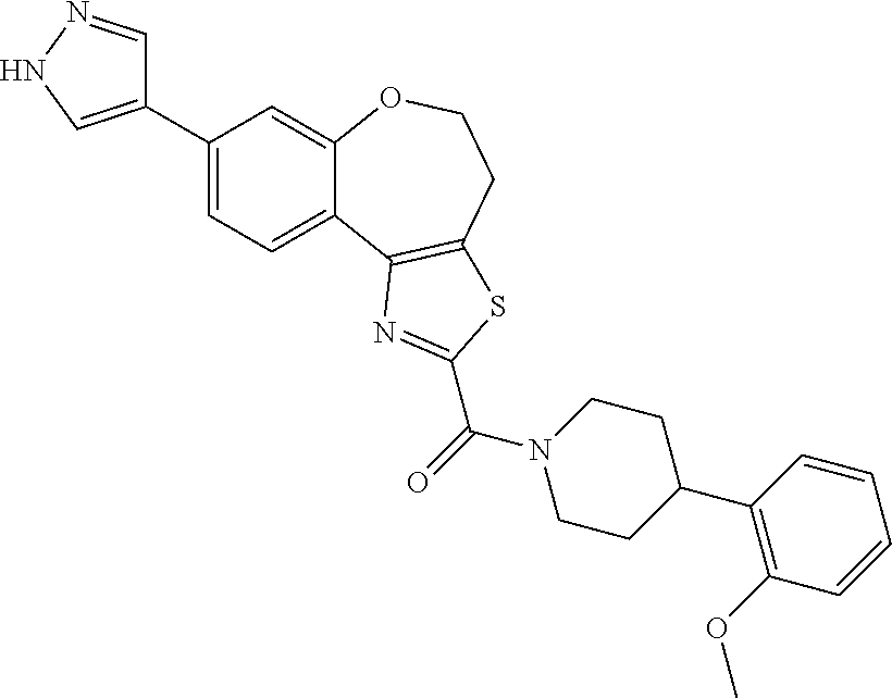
C1(C2=CNN=C2)=CC=C2C(=C1)OCCC1=C2N=C(C(=O)N2CCC(C3=C(OC)C=CC=C3)CC2)S1
